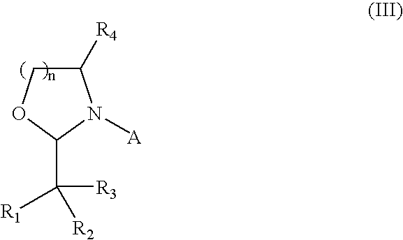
C1([R4])COC(C([R1])([R2])[R3])N1[A]
